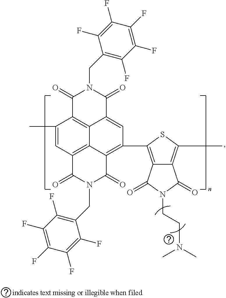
CC1=CC2=C3C4=C1C(=O)N(CC1=C(F)C(F)=C(F)C(F)=C1F)C(=O)C4=CC(C1=C4C(=C(C)S1)C(=O)N(CCN(C)C)C4=O)=C3C(=O)N(CC1=C(F)C(F)=C(F)C(F)=C1F)C2=O
